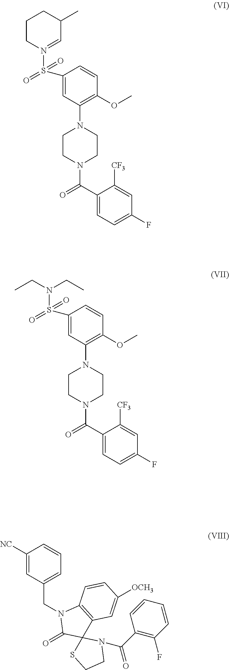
C1(S(=O)(N2=CC(C)CCC2)=O)=CC(N2CCN(C(C3=CC=C(F)C=C3[CF3])=O)CC2)=C(OC)C=C1.C1(S(=O)(N(CC)CC)=O)=CC(N2CCN(C(C3=CC=C(F)C=C3[CF3])=O)CC2)=C(OC)C=C1.C1(CN2C(=O)C3(C4=C2C=CC([OCH3])=C4)SCCN3C(C2=C(F)C=CC=C2)=O)=CC=CC([NC])=C1
